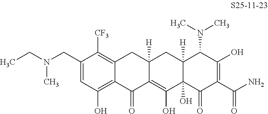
C1=C(CN(CC)C)C([CF3])=C2C(=C1O)C(=O)C1=C(O)C3(O)C([H])(CC1([H])C2)C(N(C)C)C(O)=C(C(N)=O)C3=O
